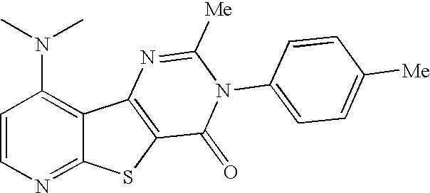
C1=CN=C2C(=C1N(C)C)C1=C(S2)C(=O)N(C2=CC=C([Me])C=C2)C([Me])=N1
